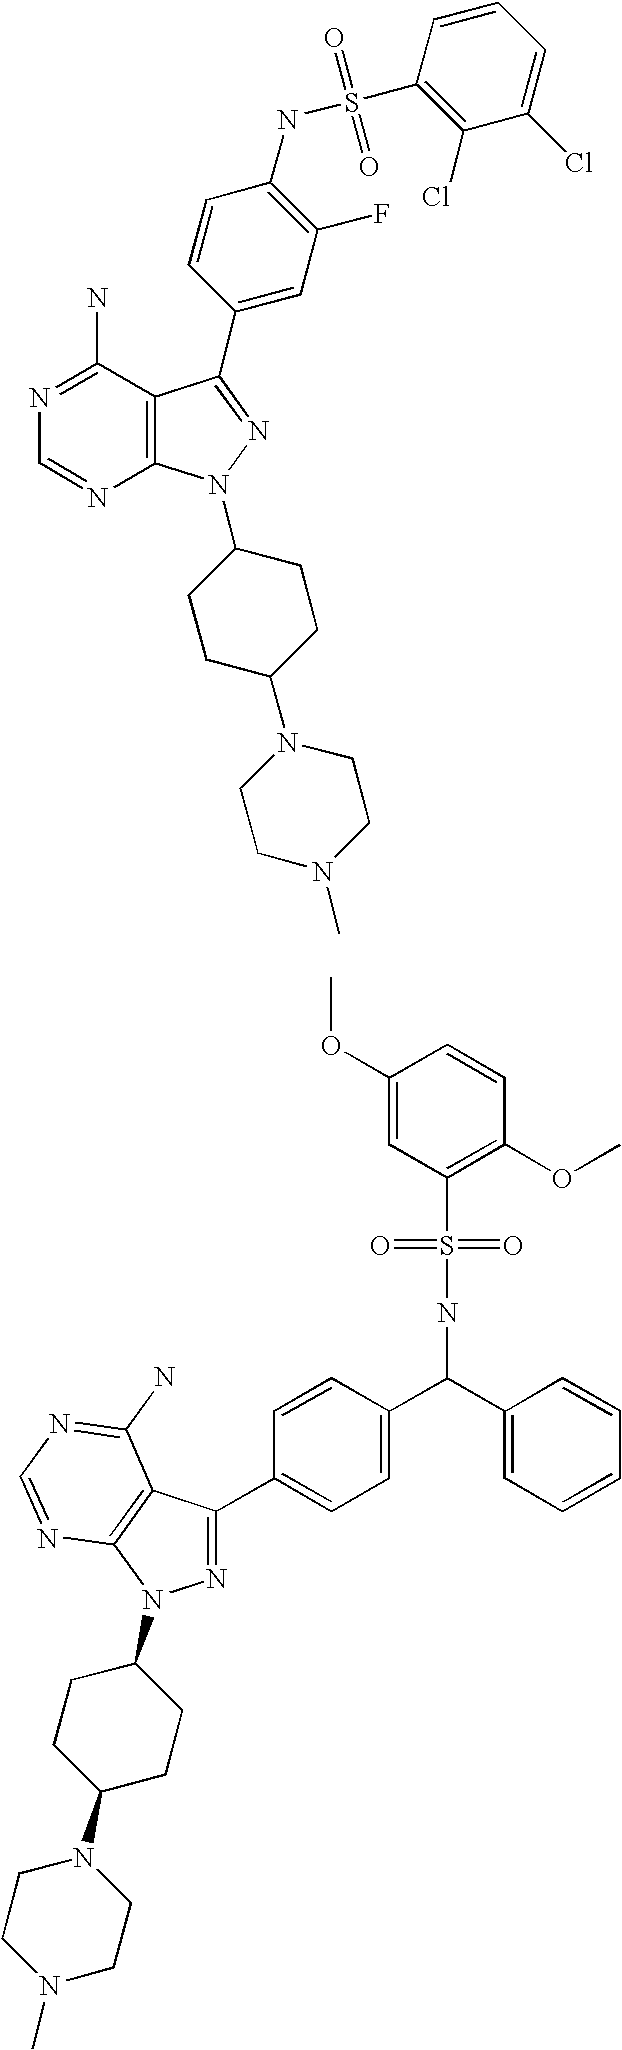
N1=C(C2=CC=C(C(C3=CC=CC=C3)NS(C3=C(OC)C=CC(OC)=C3)(=O)=O)C=C2)C2=C(N1C1CCC(N3CCN(C)CC3)CC1)N=CN=C2N.N1=C(N)C2=C(N=C1)N(C1CCC(N3CCN(C)CC3)CC1)N=C2C1=CC(F)=C(NS(C2=C(Cl)C(Cl)=CC=C2)(=O)=O)C=C1
